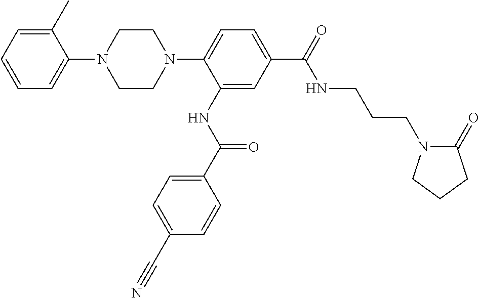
C1=CC=C(C)C(N2CCN(C3=CC=C(C(=O)NCCCN4C(=O)CCC4)C=C3NC(C3=CC=C(C#N)C=C3)=O)CC2)=C1
